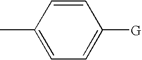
C1=CC([G])=CC=C1C
